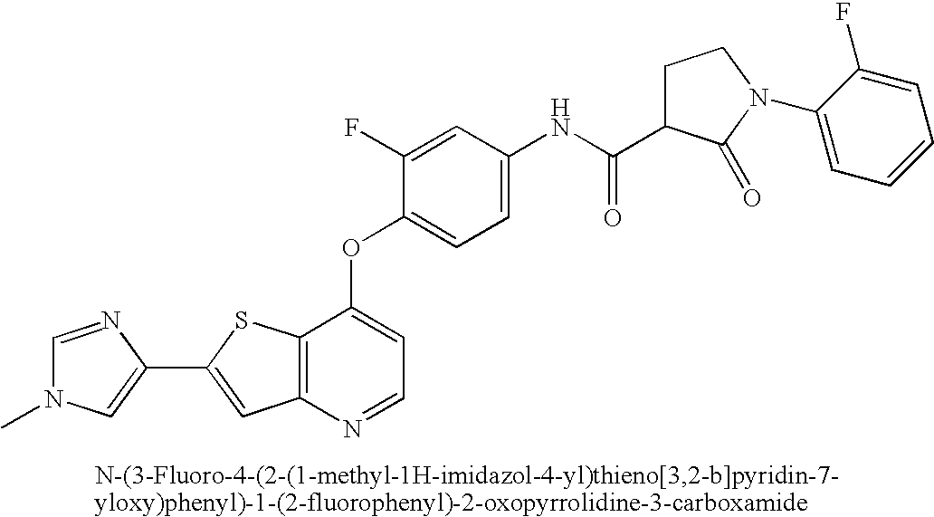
C12=C(N=CC=C1OC1=CC=C(NC(=O)C3CCN(C4=CC=CC=C4F)C3=O)C=C1F)C=C(C1=CN(C)C=N1)S2
